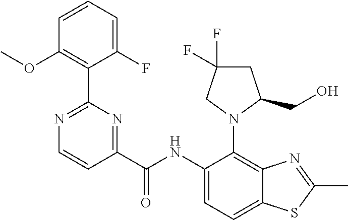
C1(F)=CC=CC(OC)=C1C1=NC=CC(C(NC2=CC=C3C(=C2N2C(CO)CC(F)(F)C2)N=C(C)S3)=O)=N1
